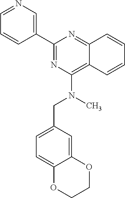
C1=CC2=NC(C3=CN=CC=C3)=NC(N(C)CC3=CC=C4C(=C3)OCCO4)=C2C=C1
